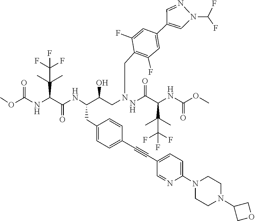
C(C(C(C)(C)C(F)(F)F)NC(OC)=O)(=O)N.O(C(=O)NC(C(=O)NC(C(CNCC1=C(F)C=C(C2=CN(C(F)F)N=C2)C=C1F)O)CC1=CC=C(C#CC2=CC=C(N3CCN(C4COC4)CC3)N=C2)C=C1)C(C)(C)C(F)(F)F)C
